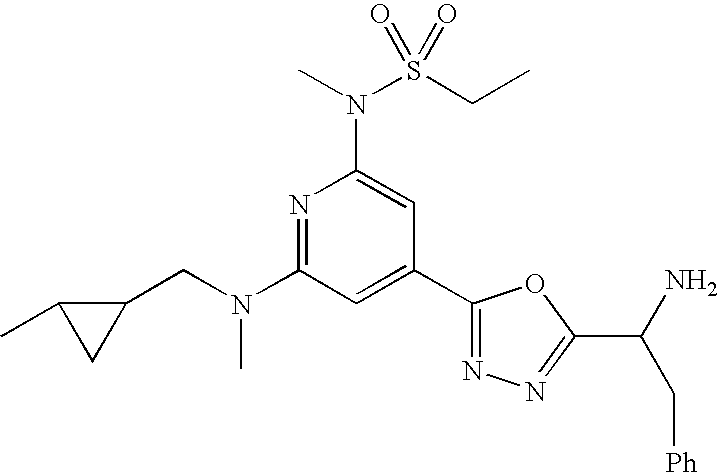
N1=C(N(CC2C(C)C2)C)C=C(C2=NN=C(C(N)C[Ph])O2)C=C1N(S(CC)(=O)=O)C
